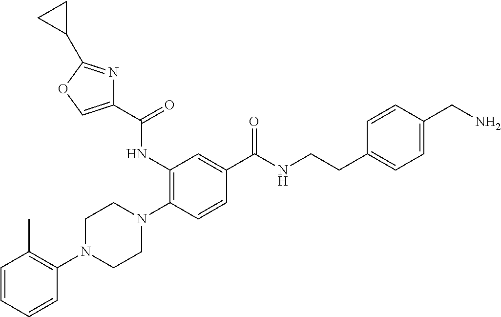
C1=CC=CC(N2CCN(C3=C(NC(C4=COC(C5CC5)=N4)=O)C=C(C(NCCC4=CC=C(CN)C=C4)=O)C=C3)CC2)=C1C
